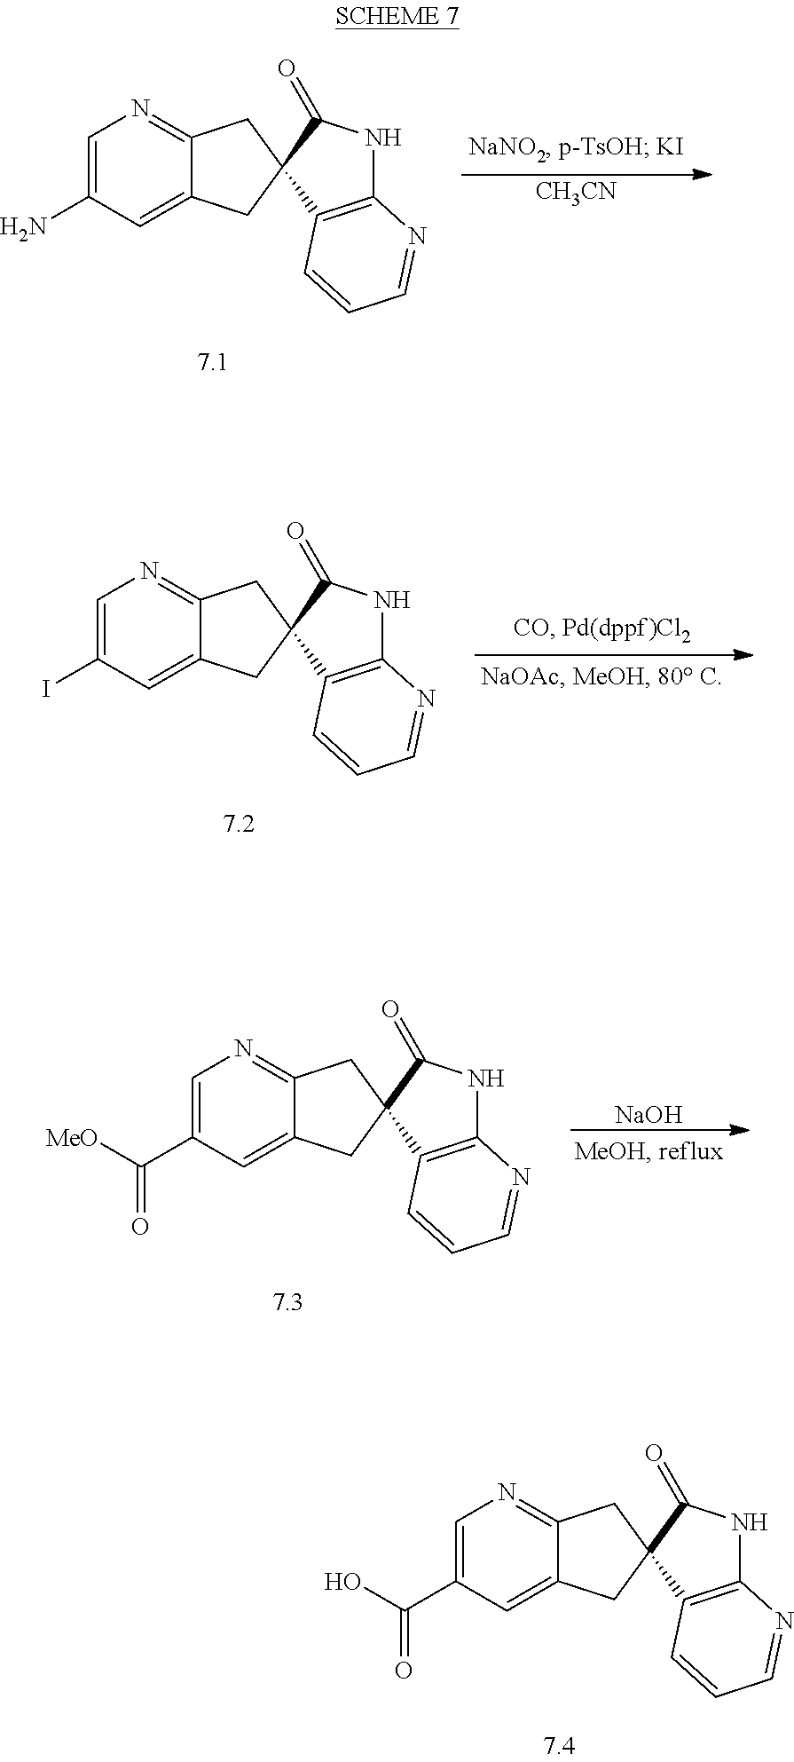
C1=C(N)C=C2C(=N1)CC1(C2)C2=C(NC1=O)N=CC=C2.[CH3CN].C1=C(I)C=C2C(=N1)CC1(C2)C2=C(NC1=O)N=CC=C2.C1=C(C([MeO])=O)C=C2C(=N1)CC1(C2)C2=C(NC1=O)N=CC=C2.[NaOH].C1=C(C(O)=O)C=C2C(=N1)CC1(C2)C2=C(NC1=O)N=CC=C2
